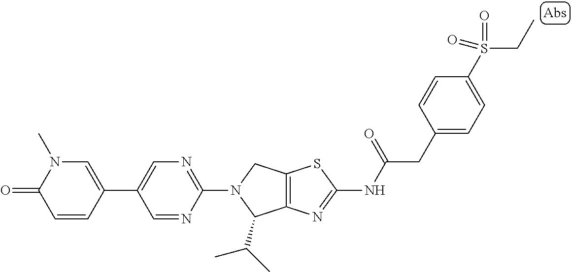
C1(N2C(C(C)C)C3=C(C2)SC(NC(CC2=CC=C(S(CC)(=O)=O)C=C2)=O)=N3)=NC=C(C2=CN(C)C(=O)C=C2)C=N1
